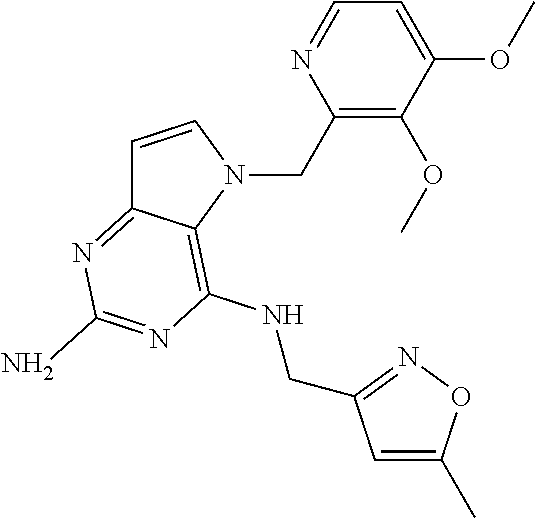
C1=C(OC)C(OC)=C(CN2C=CC3=NC(N)=NC(NCC4=NOC(C)=C4)=C23)N=C1
